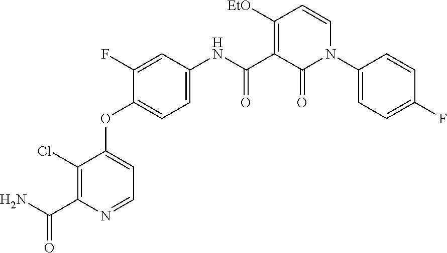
C1(Cl)=C(C(N)=O)N=CC=C1OC1=CC=C(NC(C2=C([EtO])C=CN(C3=CC=C(F)C=C3)C2=O)=O)C=C1F
